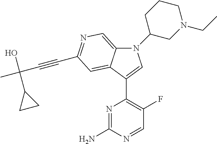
N1(C2CN(CC)CCC2)C2=CN=C(C#CC(C)(O)C3CC3)C=C2C(C2=C(F)C=NC(N)=N2)=C1
